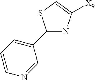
C1(C2=CC=CN=C2)=NC([X9])=CS1
